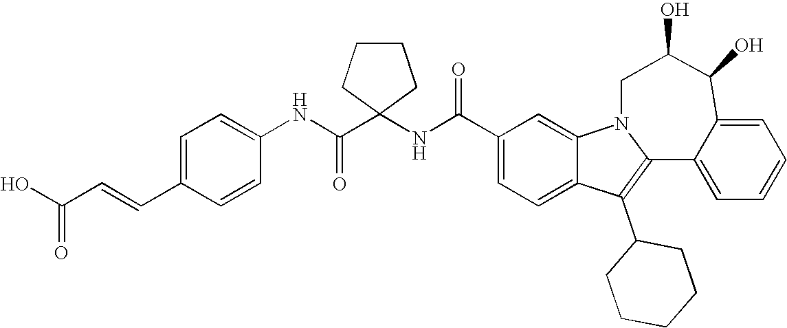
C1(C(NC2(C(NC3=CC=C(C=CC(O)=O)C=C3)=O)CCCC2)=O)=CC=C2C(=C1)N1C(=C2C2CCCCC2)C2=CC=CC=C2C(O)C(O)C1
